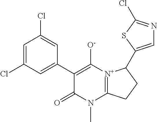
C1(Cl)=CC(Cl)=CC(C2=C([O-])[N+]3=C(N(C)C2=O)CCC3C2=CN=C(Cl)S2)=C1
